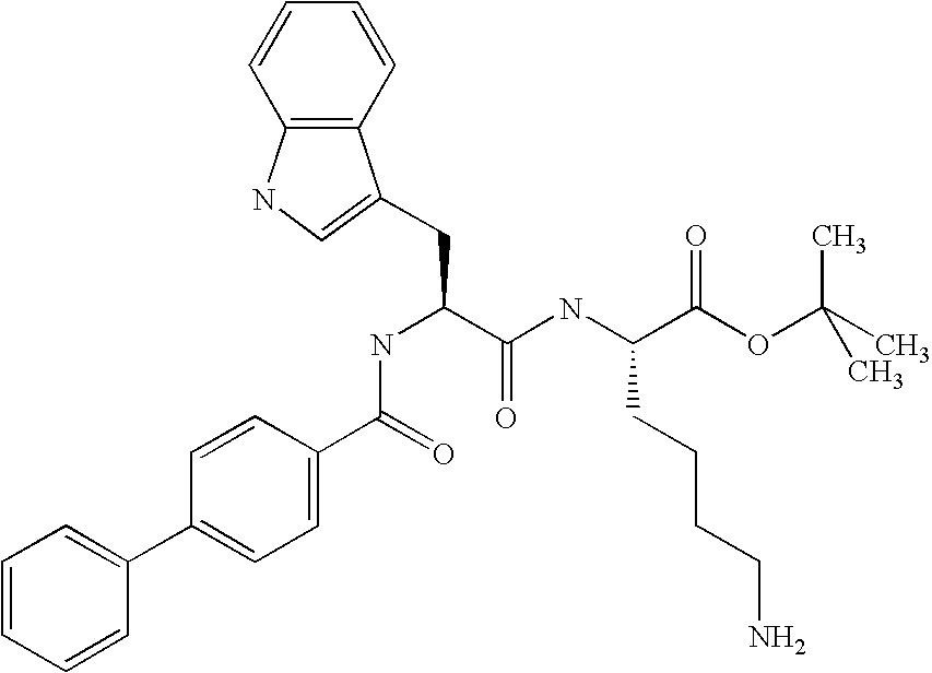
C1=CC=CC(C2=CC=C(C(NC(C(NC(C(OC(C)(C)C)=O)CCCCN)=O)CC3=CNC4=C3C=CC=C4)=O)C=C2)=C1
